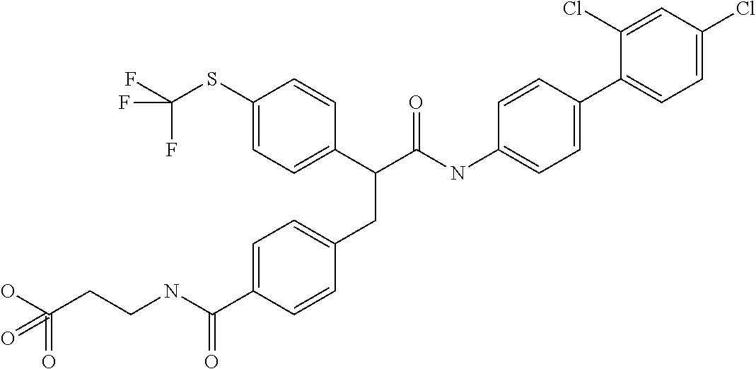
C1=C(C(NCCC(O)(=O)=O)=O)C=CC(CC(C2=CC=C(SC(F)(F)F)C=C2)C(NC2=CC=C(C3=CC=C(Cl)C=C3Cl)C=C2)=O)=C1
